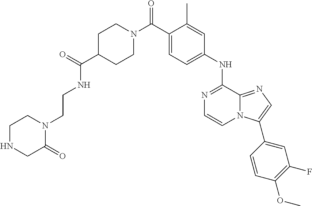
C1(C)=CC(NC2=NC=CN3C2=NC=C3C2=CC(F)=C(OC)C=C2)=CC=C1C(N1CCC(C(NCCN2CCNCC2=O)=O)CC1)=O
